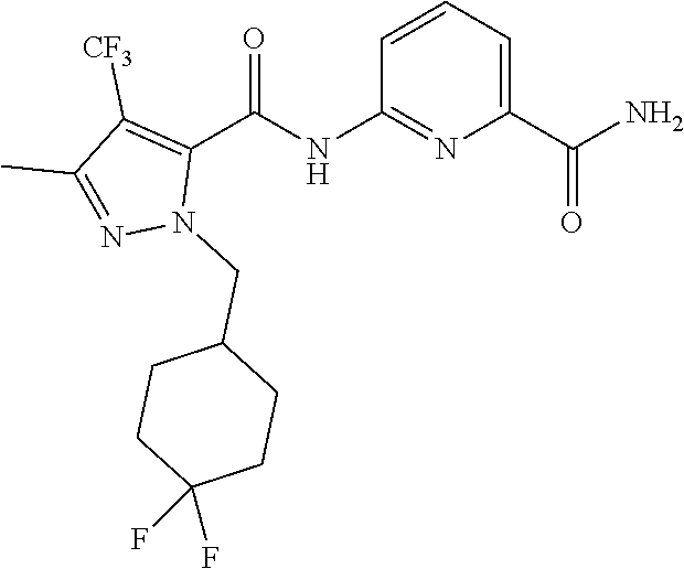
C1=CC=C(C(N)=O)N=C1NC(C1=C([CF3])C(C)=NN1CC1CCC(F)(F)CC1)=O
